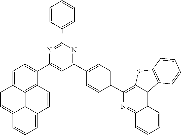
C1(C2=NC(C3=CC=CC=C3)=NC(C3=CC=C4CC=C5C6C4=C3C=CC6=CC=C5)=C2)=CC=C(C2=C3SC4=C(C3=C3C(=N2)C=CC=C3)C=CC=C4)C=C1
